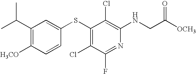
C(C1=C([H3CO])C=CC(SC2=C(Cl)C(F)=NC(NCC([OCH3])=O)=C2Cl)=C1)(C)C
